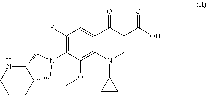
C1CC2C(NC1)CN(C1=C(F)C=C3C(=C1OC)N(C1CC1)C=C(C(=O)O)C3=O)C2
